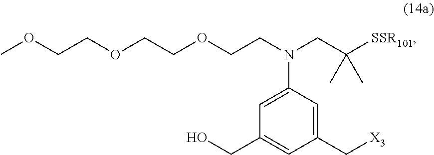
OCC1=CC(C[X3])=CC(N(CC([SSR101])(C)C)CCOCCOCCOC)=C1
